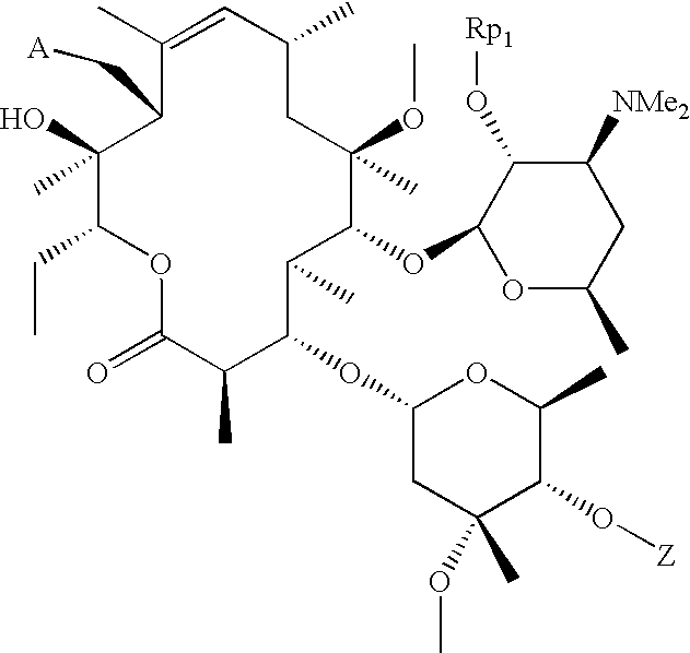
C1(C)(O)C(CC)OC(=O)C(C)C(OC2CC(C)(OC)C(O[Z])C(C)O2)C(C)C(OC2OC(C)CC([NMe2])C2O[Rp1])C(OC)(C)CC(C)C=C(C)C1C[A]
